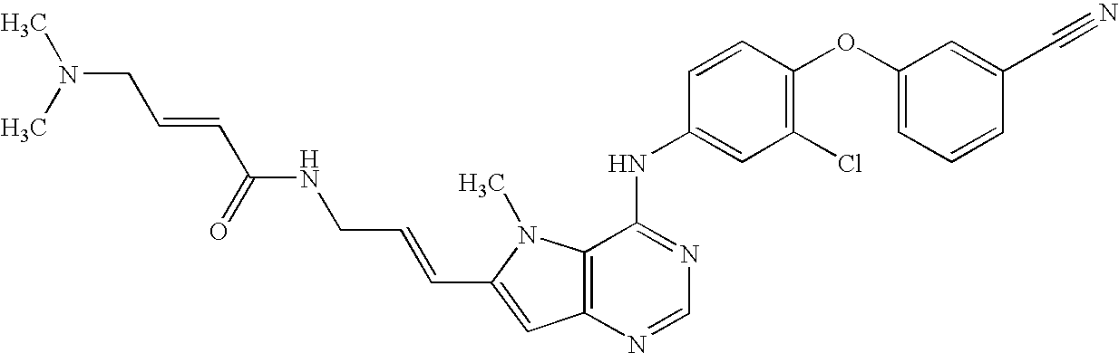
C12=C(N=CN=C1NC1=CC(Cl)=C(OC3=CC=CC(C#N)=C3)C=C1)C=C(C=CCNC(C=CCN(C)C)=O)N2C
